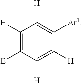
C1([H])=C([E])C([H])=C([H])C([Ar1])=C1[H]
